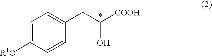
[R1O]C1=CC=C(CC([COOH])O)C=C1
